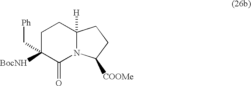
C1C(C[Ph])([BocNH])C(=O)N2C([H])(C1)CCC2[COOMe]
